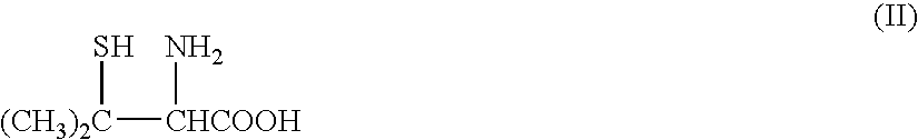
[(CH3)2C]([CHCOOH]N)S
